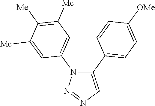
C1(C2=CC=C([OMe])C=C2)=CN=NN1C1=CC([Me])=C([Me])C([Me])=C1
